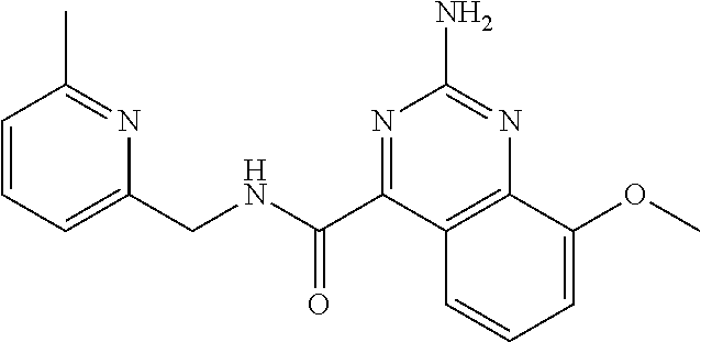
C1=CC=C(CNC(=O)C2=NC(N)=NC3=C2C=CC=C3OC)N=C1C
